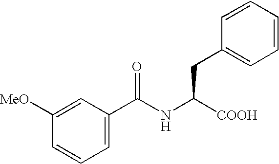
C1([MeO])=CC(C(NC([COOH])CC2=CC=CC=C2)=O)=CC=C1
